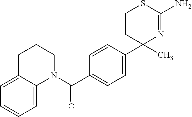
C1=CC(C2(C)N=C(N)SCC2)=CC=C1C(N1CCCC2=CC=CC=C12)=O
